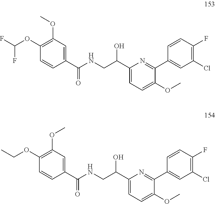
C1(C(CNC(C2=CC(OC)=C(OC(F)F)C=C2)=O)O)=CC=C(OC)C(C2=CC(Cl)=C(F)C=C2)=N1.C1(C(CNC(C2=CC(OC)=C(OCC)C=C2)=O)O)=CC=C(OC)C(C2=CC(Cl)=C(F)C=C2)=N1
